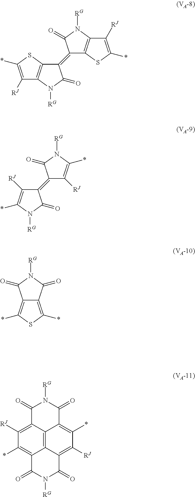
C12=C(*)SC(*)=C1C(=O)N([RG])C2=O.C1(=C2C3=C(N([RG])C2=O)C([RJ])=C(*)S3)C2=C(N([RG])C1=O)C([RJ])=C(*)S2.C1(=C2C([RJ])=C(*)N([RG])C2=O)C([RJ])=C(*)N([RG])C1=O.C1([RJ])=C2C3=C4C(=C1*)C(=O)N([RG])C(=O)C4=C([RJ])C(*)=C3C(=O)N([RG])C2=O
